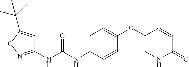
C1(NC(NC2=CC=C(OC3=CNC(=O)C=C3)C=C2)=O)=NOC(C(C)(C)C)=C1
